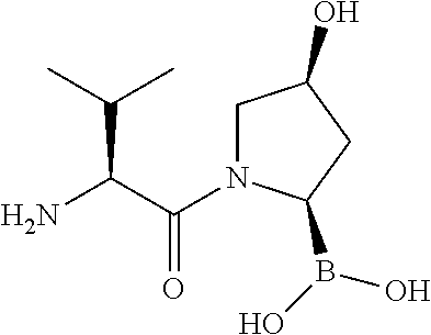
C(C(=O)N1CC(O)CC1B(O)O)(N)C(C)C
